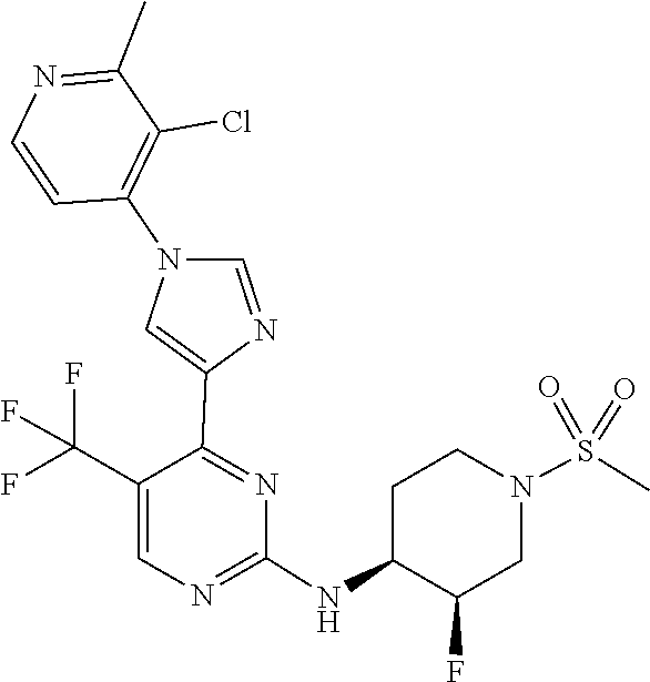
C1(NC2C(F)CN(S(=O)(=O)C)CC2)=NC=C(C(F)(F)F)C(C2=CN(C3=C(Cl)C(C)=NC=C3)C=N2)=N1
